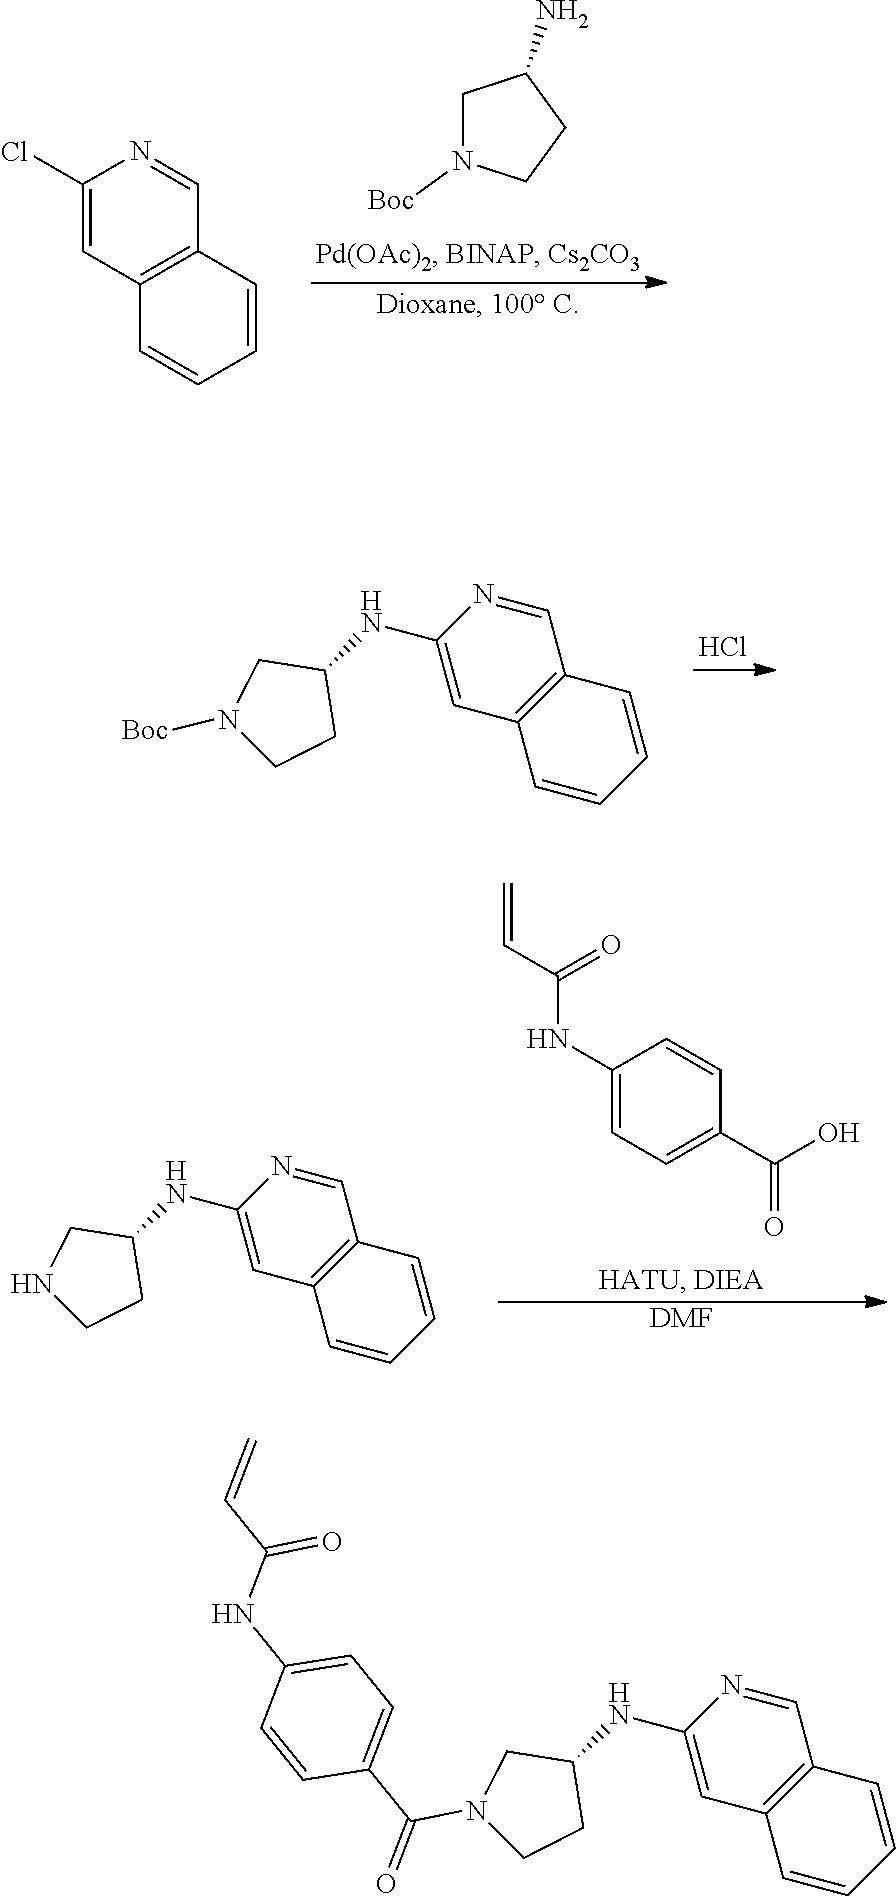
C1N([Boc])CCC1N.C1(Cl)=CC2=C(C=N1)C=CC=C2.C1(NC2CN([Boc])CC2)=CC2=C(C=N1)C=CC=C2.Cl.C1(NC(=O)C=C)=CC=C(C(=O)O)C=C1.[DMF].C1(NC2CNCC2)=CC2=C(C=N1)C=CC=C2.C1(NC2CN(C(=O)C3=CC=C(NC(=O)C=C)C=C3)CC2)=CC2=C(C=N1)C=CC=C2
